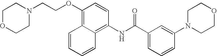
N1(C2=CC(C(NC3=C4C=CC=CC4=C(OCCN4CCOCC4)C=C3)=O)=CC=C2)CCOCC1
